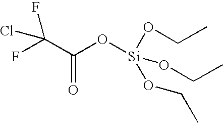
O([Si](OCC)(OCC)OCC)C(C(F)(F)Cl)=O
